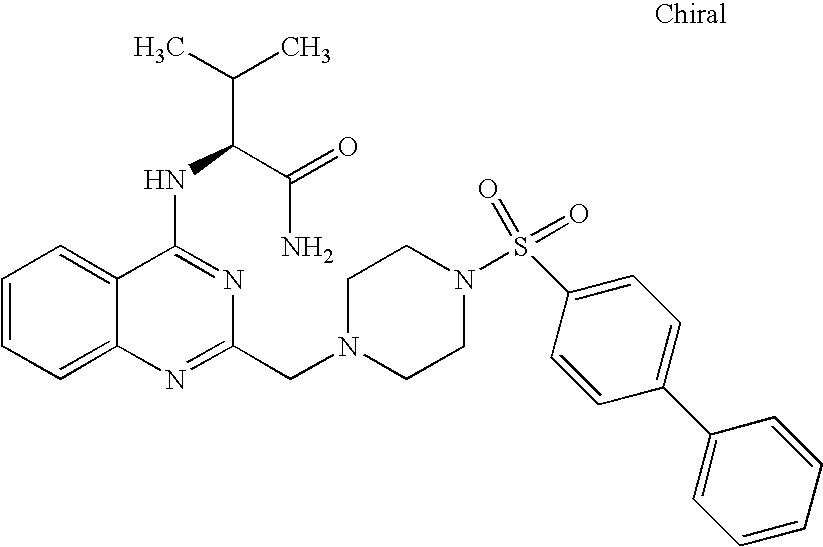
C1=CC=C2C(=C1)C(NC(C(C)C)C(=O)N)=NC(CN1CCN(S(=O)(=O)C3=CC=C(C4=CC=CC=C4)C=C3)CC1)=N2
